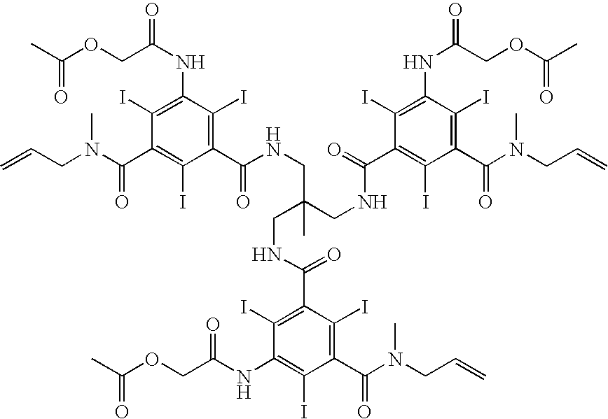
C1(I)=C(C(N(CC=C)C)=O)C(I)=C(NC(COC(C)=O)=O)C(I)=C1C(=O)NCC(CNC(=O)C1=C(I)C(C(N(CC=C)C)=O)=C(I)C(NC(COC(C)=O)=O)=C1I)(C)CNC(C1=C(I)C(NC(COC(C)=O)=O)=C(I)C(C(N(CC=C)C)=O)=C1I)=O
